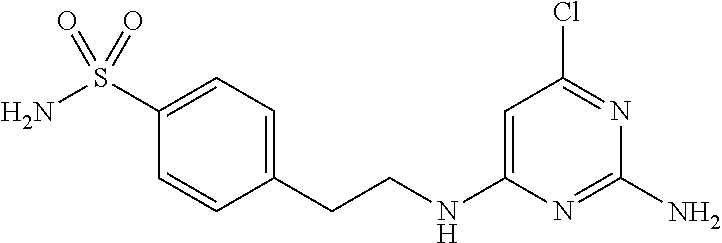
C1(S(N)(=O)=O)=CC=C(CCNC2=CC(Cl)=NC(N)=N2)C=C1
